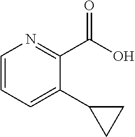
C1=CC=C(C2CC2)C(C(=O)O)=N1
